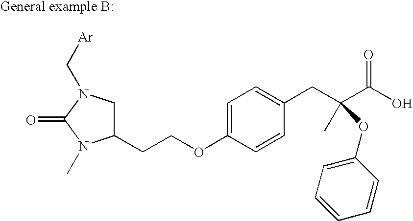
C1(CCOC2=CC=C(CC(C(O)=O)(C)OC3=CC=CC=C3)C=C2)CN(C[Ar])C(=O)N1C
